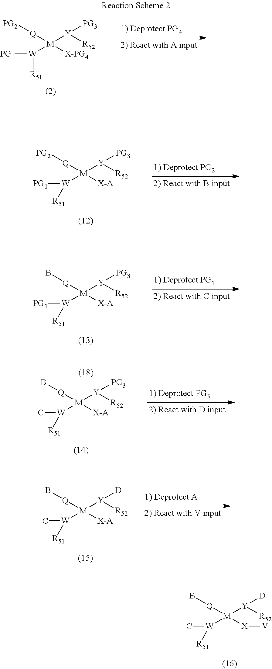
[Q]([M]([Y]([PG3])[R52])([W]([R51])[PG1])[X-PG4])[PG2].[Q]([M]([Y]([PG3])[R52])([W]([R51])[PG1])[X-A])[PG2].[Q]([M]([Y]([PG3])[R52])([W]([R51])[PG1])[X-A])B.[Q]([M]([Y]([D])[R52])([W]([R51])C)[X-A])B.[Q]([M]([Y]([D])[R52])([W]([R51])C)[X][V])B.[Q]([M]([Y]([PG3])[R52])([W]([R51])C)[X-A])B
